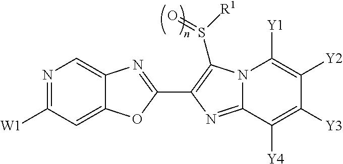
N1=C([W1])C=C2C(=C1)N=C(C1=C(S([R1])=O)N3C(=N1)C([Y4])=C([Y3])C([Y2])=C3[Y1])O2
